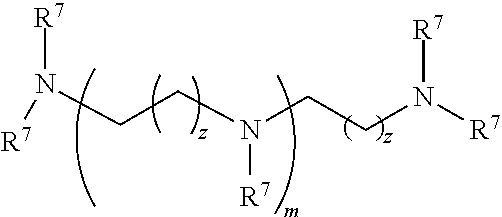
N(CCN(CCN([R7])[R7])[R7])([R7])[R7]
